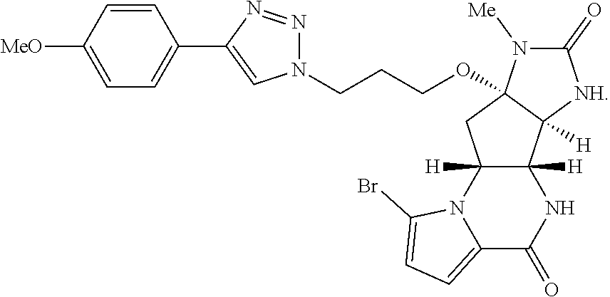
C12=CC=C(Br)N1C1([H])C([H])(NC2=O)C2([H])C(OCCCN3N=NC(C4=CC=C([MeO])C=C4)=C3)(C1)N([Me])C(=O)[NH]2
